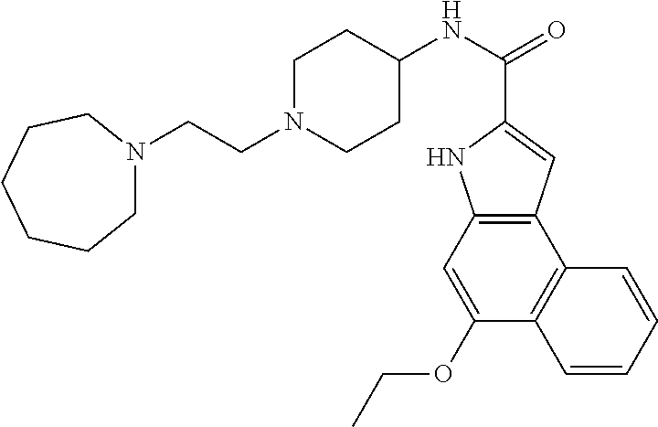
C12=C(C=C(OCC)C3=C1C=CC=C3)NC(C(NC1CCN(CCN3CCCCCC3)CC1)=O)=C2
